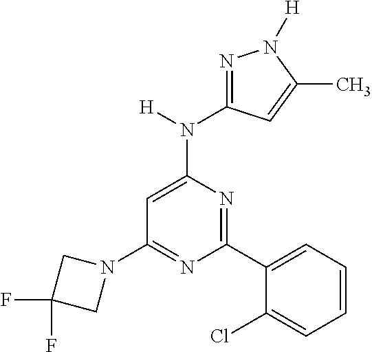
C1(N2CC(F)(F)C2)=NC(C2=CC=CC=C2Cl)=NC(N(C2=NN([H])C(C)=C2)[H])=C1
